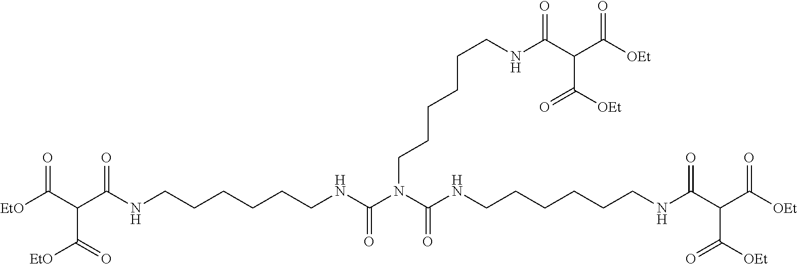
C(CCCCCNC(N(C(=O)NCCCCCCNC(C(C([OEt])=O)C(=O)[OEt])=O)CCCCCCNC(C(C([OEt])=O)C(=O)[OEt])=O)=O)NC(C(C([EtO])=O)C(=O)[EtO])=O
